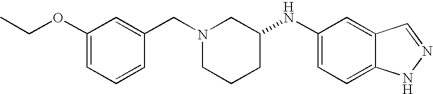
C1(OCC)=CC=CC(CN2CCCC(NC3=CC=C4C(=C3)C=NN4)C2)=C1
